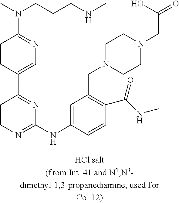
C1=CN=C(NC2=CC(CN3CCN(CC(=O)O)CC3)=C(C(NC)=O)C=C2)N=C1C1=CN=C(N(C)CCCNC)C=C1
